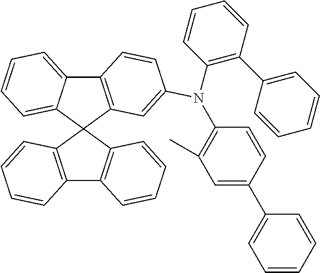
C12=C(C3(C4=CC=CC=C14)C1=C(C4=C3C=CC=C4)C=CC=C1)C=C(N(C1=C(C3=CC=CC=C3)C=CC=C1)C1=C(C)C=C(C3=CC=CC=C3)C=C1)C=C2
